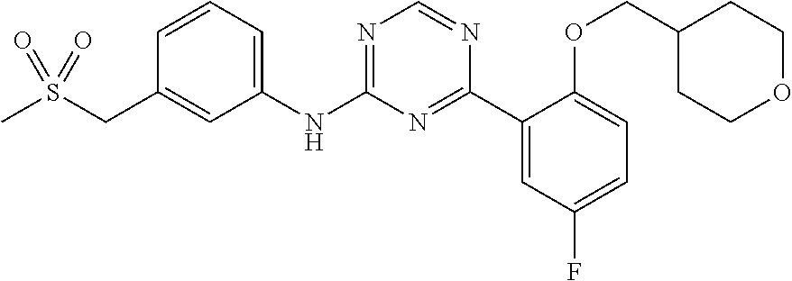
C1(NC2=NC=NC(C3=CC(F)=CC=C3OCC3CCOCC3)=N2)=CC=CC(CS(C)(=O)=O)=C1
